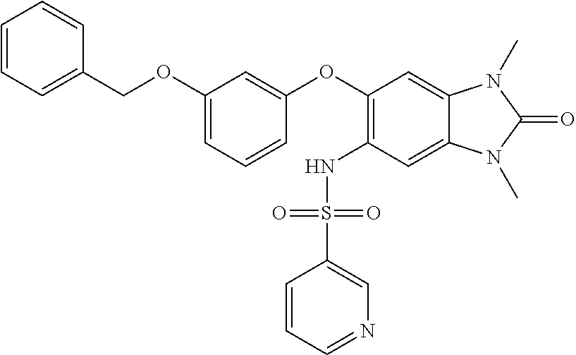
C1=CC=C(COC2=CC=CC(OC3=C(NS(C4=CN=CC=C4)(=O)=O)C=C4C(=C3)N(C)C(=O)N4C)=C2)C=C1
